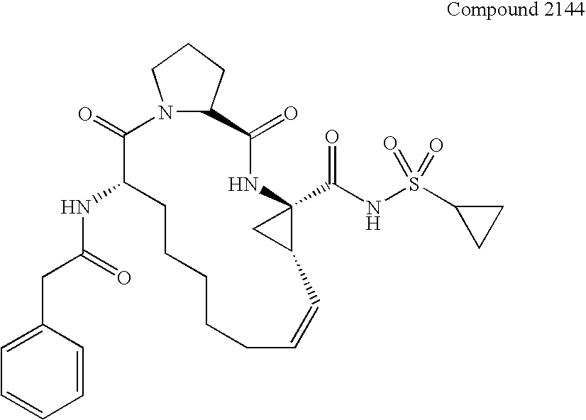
N12C(CCC1)C(=O)NC1(C(NS(=O)(=O)C3CC3)=O)CC1C=CCCCCCC(NC(CC1=CC=CC=C1)=O)C2=O
